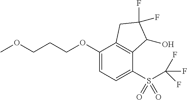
C1(OCCCOC)=CC=C(S(C(F)(F)F)(=O)=O)C2=C1CC(F)(F)C2O
